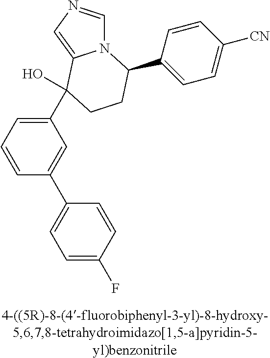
N12C=NC=C1C(O)(C1=CC=CC(C3=CC=C(F)C=C3)=C1)CCC2C1=CC=C([CN])C=C1
